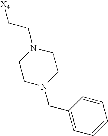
C1=CC=CC(CN2CCN(CC[X4])CC2)=C1
